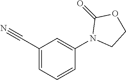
C1(C#N)=CC=CC(N2CCOC2=O)=C1
